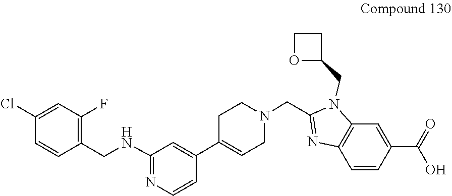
C1C(C2=CC(NCC3=C(F)C=C(Cl)C=C3)=NC=C2)=CCN(CC2=NC3=C(N2CC2OCC2)C=C(C(=O)O)C=C3)C1
